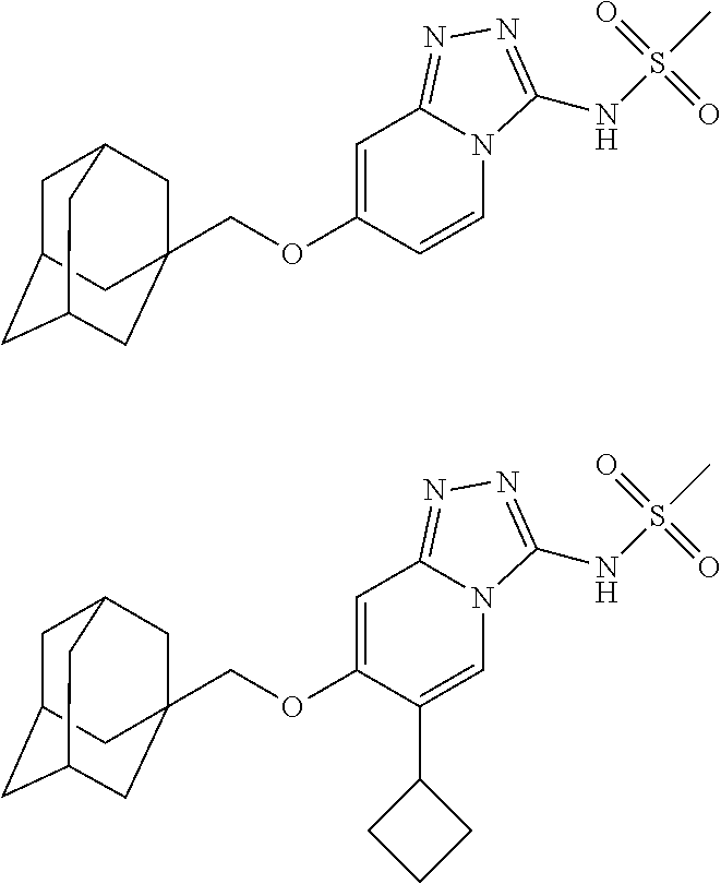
C1=C(OCC23CC4CC(CC(C2)C4)C3)C=CN2C1=NN=C2NS(C)(=O)=O.C1=C(OCC23CC4CC(CC(C2)C4)C3)C(C2CCC2)=CN2C1=NN=C2NS(C)(=O)=O
